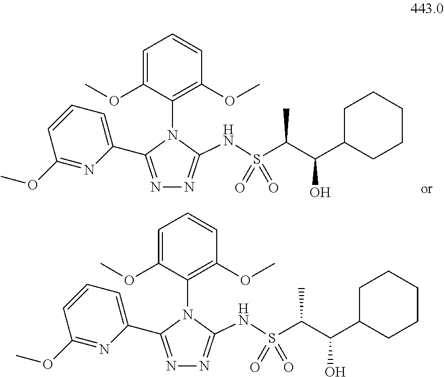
C1=C(OC)C(N2C(C3=CC=CC(OC)=N3)=NN=C2NS(C(C(C2CCCCC2)O)C)(=O)=O)=C(OC)C=C1.C1=C(OC)C(N2C(C3=CC=CC(OC)=N3)=NN=C2NS(C(C(C2CCCCC2)O)C)(=O)=O)=C(OC)C=C1
